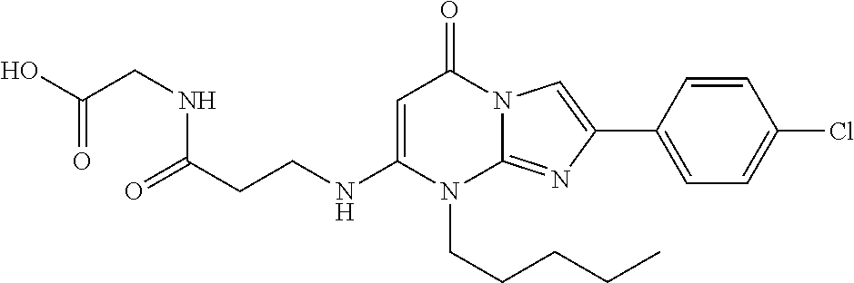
N(C1=CC(=O)N2C(=NC(C3=CC=C(Cl)C=C3)=C2)N1CCCCC)CCC(=O)NCC(=O)O
